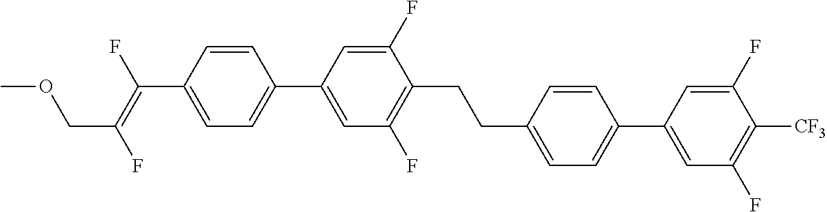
C(C1=CC=C(C2=CC(F)=C([CF3])C(F)=C2)C=C1)CC1=C(F)C=C(C2=CC=C(C(=C(F)COC)F)C=C2)C=C1F
